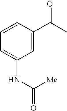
C1=CC(C(C)=O)=CC(NC(=O)[Me])=C1
